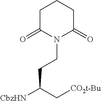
C1C(=O)N(CCC([CbzHN])C[CO2t-Bu])C(=O)CC1
